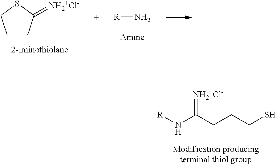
C1CC(=[NH2+Cl-])SC1.[R]N.[R]NC(CCCS)=[NH2+Cl-]
